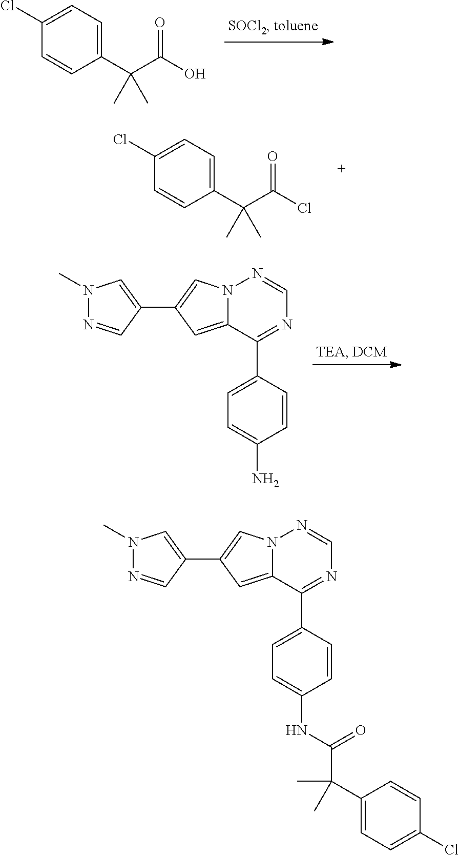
C1=CC(C(C(O)=O)(C)C)=CC=C1Cl.C1=CC(C(C(Cl)=O)(C)C)=CC=C1Cl.N12C(=CC(C3=CN(C)N=C3)=C1)C(C1=CC=C(N)C=C1)=NC=N2.N12C(=CC(C3=CN(C)N=C3)=C1)C(C1=CC=C(NC(=O)C(C)(C3=CC=C(Cl)C=C3)C)C=C1)=NC=N2
